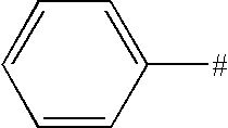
C1=CC=C([#])C=C1
